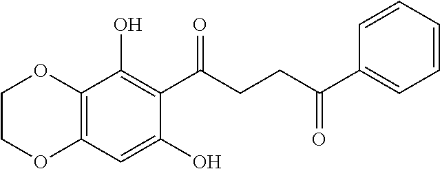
C12=C(C=C(O)C(C(CCC(C3=CC=CC=C3)=O)=O)=C1O)OCCO2
